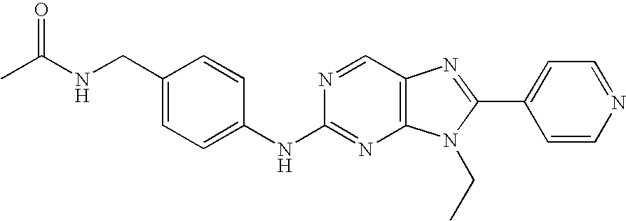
C1(CNC(C)=O)=CC=C(NC2=NC3=C(C=N2)N=C(C2=CC=NC=C2)N3CC)C=C1
